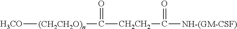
[H3CO][(CH2CH2O)n]C(=O)[CH2CH2]C(=O)[NH-(GM-CSF)]
